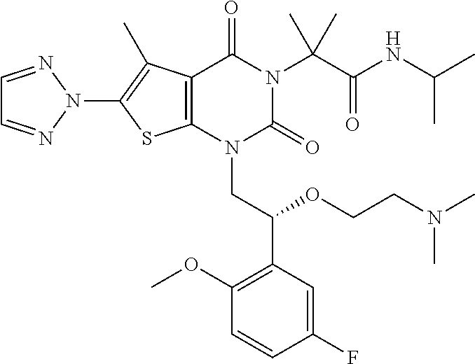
C12=C(N(CC(C3=C(OC)C=CC(F)=C3)OCCN(C)C)C(=O)N(C(C(NC(C)C)=O)(C)C)C1=O)SC(N1N=CC=N1)=C2C
